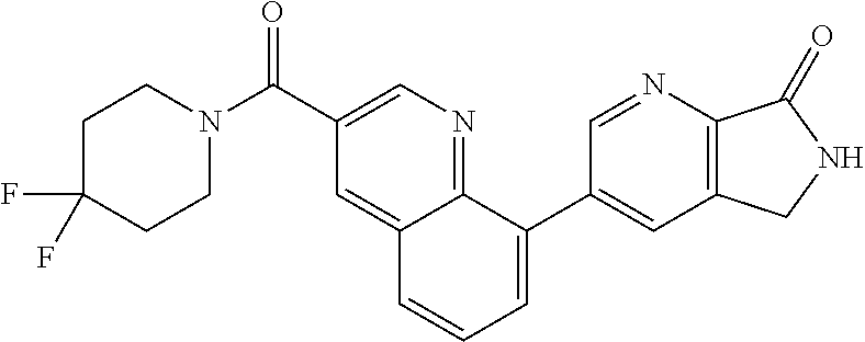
C1C(F)(F)CCN(C(C2=CN=C3C(=C2)C=CC=C3C2=CC3=C(N=C2)C(=O)NC3)=O)C1
